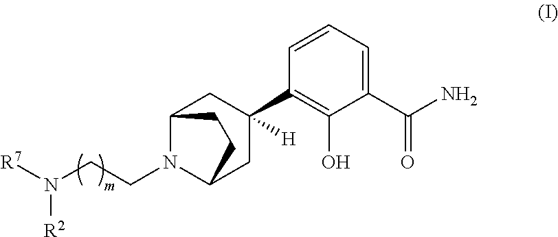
[R7]N(CCN1C2CC(C3=C(O)C(C(N)=O)=CC=C3)([H])CC1CC2)[R2]
